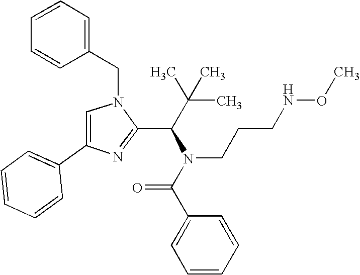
N1(CC2=CC=CC=C2)C=C(C2=CC=CC=C2)N=C1C(C(C)(C)C)N(C(C1=CC=CC=C1)=O)CCCNOC
